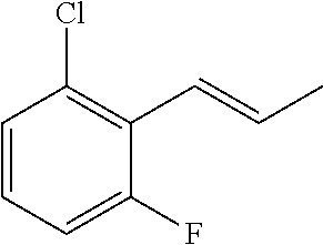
C1=CC=C(F)C(C=CC)=C1Cl
